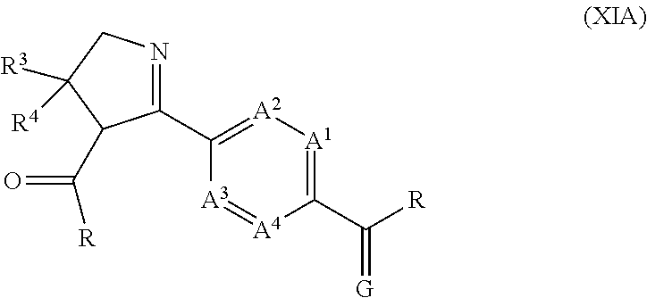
C1(C2=[A2][A1]=C(C([R])=[G])[A4]=[A3]2)=NCC([R3])([R4])C1C(=O)[R]
